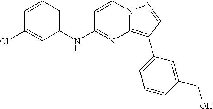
C1(NC2=NC3=C(C4=CC=CC(CO)=C4)C=NN3C=C2)=CC=CC(Cl)=C1
